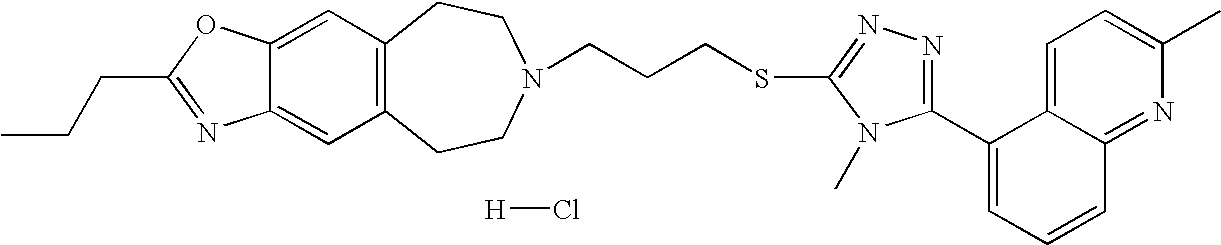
C12=C(CCN(CCCSC3=NN=C(C4=CC=CC5=NC(C)=CC=C45)N3C)CC1)C=C1C(=C2)OC(CCC)=N1.[H]Cl
